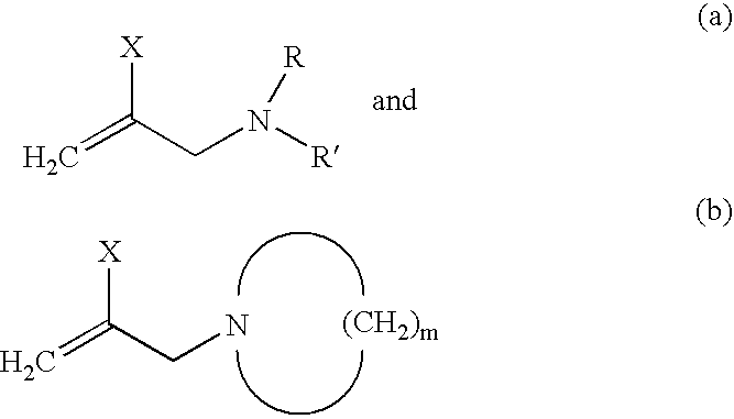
C=C(CN([R])[R])[X].C=C(CN)[X]
